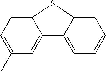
C1=C(C)C=C2C(=C1)SC1=CC=CC=C21
